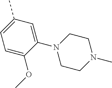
C1=C(OC)C(N2CCN(C)CC2)=CC(C)=C1
